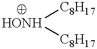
[HONH]([C8H17])[C8H17]
